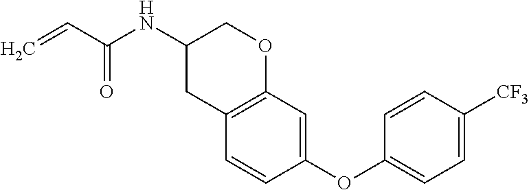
C1(NC(C=C)=O)CC2=C(OC1)C=C(OC1=CC=C([CF3])C=C1)C=C2
